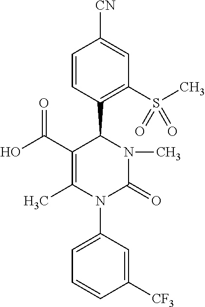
C1([CF3])=CC(N2C(=O)N(C)C(C3=C(S(C)(=O)=O)C=C([CN])C=C3)C(C(O)=O)=C2C)=CC=C1
